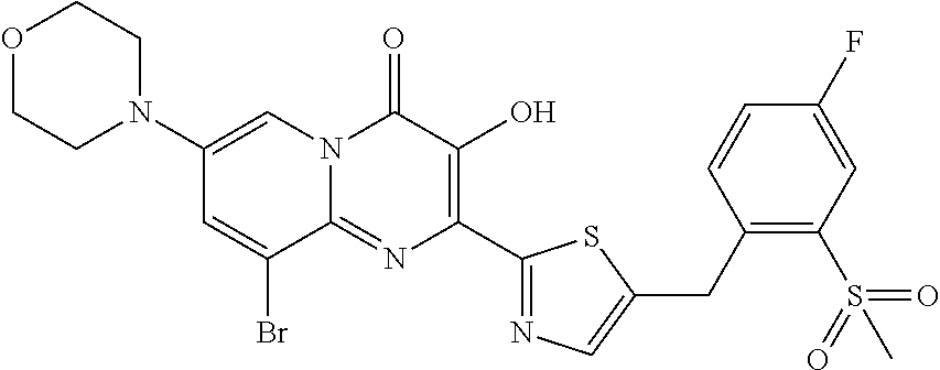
O1CCN(C2=CN3C(=NC(C4=NC=C(CC5=C(S(=O)(=O)C)C=C(F)C=C5)S4)=C(O)C3=O)C(Br)=C2)CC1
